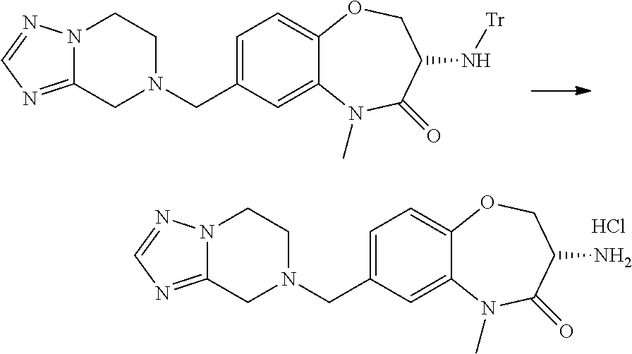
C1=C(CN2CCN3C(=NC=N3)C2)C=C2C(=C1)OCC(N[Tr])C(=O)N2C.C1=C(CN2CCN3C(=NC=N3)C2)C=C2C(=C1)OCC(N)C(=O)N2C.Cl
